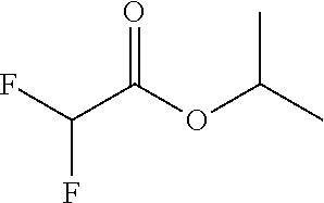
FC(C(OC(C)C)=O)F
